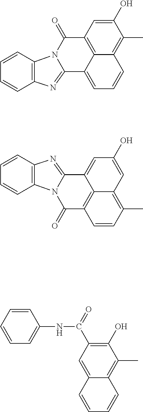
C1=CC2=C(C=C1)N=C1C3=CC=CC4=C(C)C(O)=CC(=C34)C(=O)N21.C1=CC2=C(C=C1)N=C1C3=CC(O)=CC4=C(C)C=CC(=C34)C(=O)N21.C1=CC=CC=C1NC(C1=C(O)C(C)=C2C(=C1)C=CC=C2)=O
